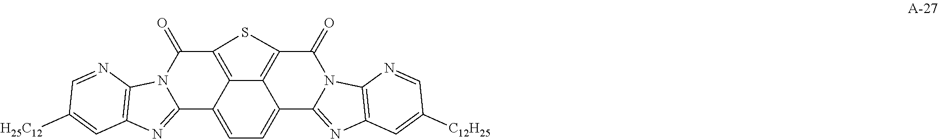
C12=C3C(=CC=C4C3=C(C(=O)N3C4=NC4=C3N=CC([C12H25])=C4)S1)C1=NC3=C(N1C2=O)N=CC([H25C12])=C3
